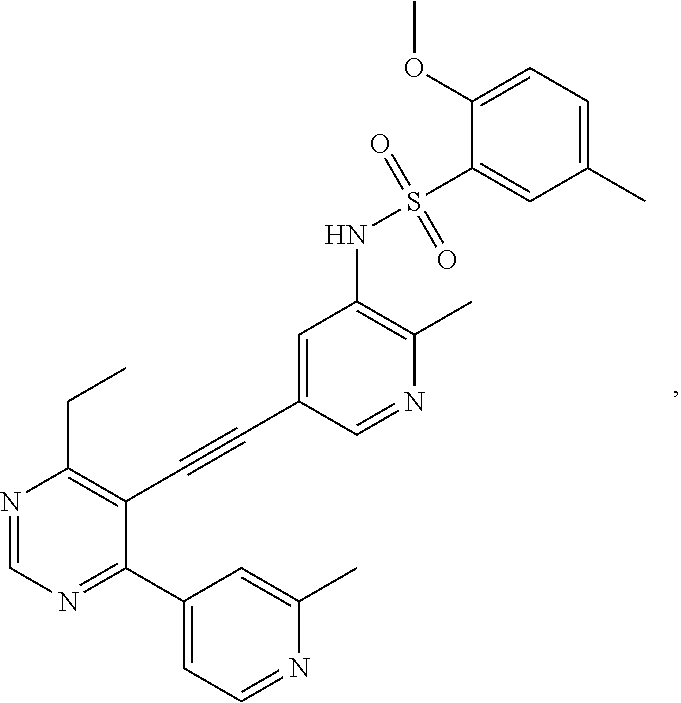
N1=CN=C(C2=CC=NC(C)=C2)C(C#CC2=CC(NS(=O)(=O)C3=CC(C)=CC=C3OC)=C(C)N=C2)=C1CC
